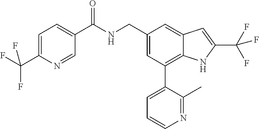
C1=C(C(F)(F)F)N=CC(C(NCC2=CC(C3=CC=CN=C3C)=C3C(=C2)C=C(C(F)(F)F)N3)=O)=C1
